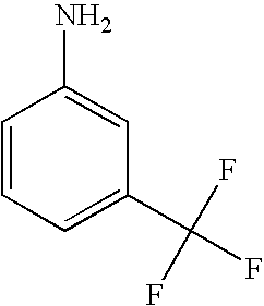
C1=CC=C(C(F)(F)F)C=C1N
